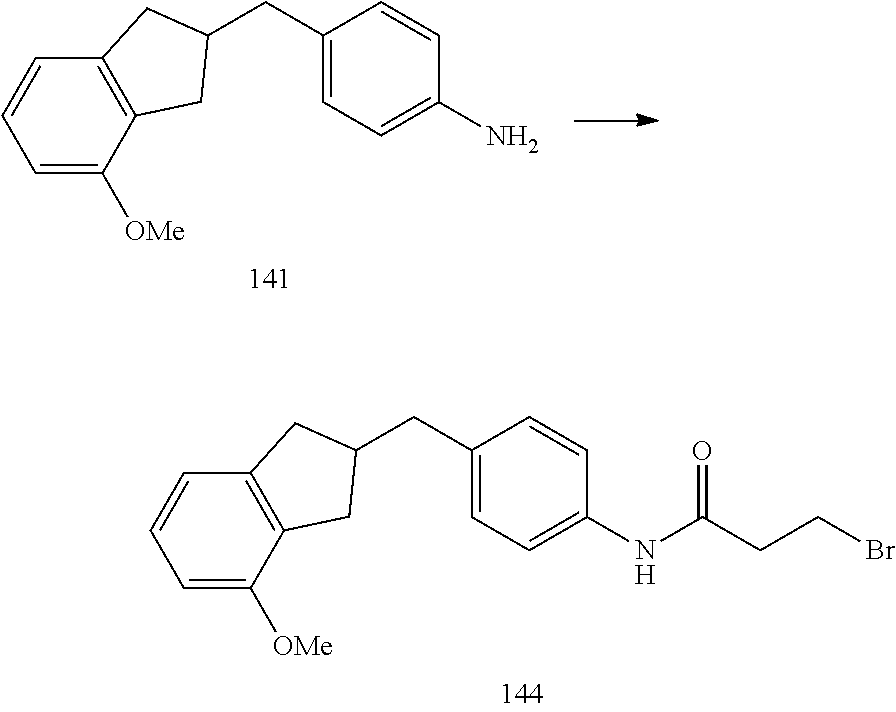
C1=C([OMe])C2=C(C=C1)CC(CC1=CC=C(NC(CCBr)=O)C=C1)C2.C1=C([OMe])C2=C(C=C1)CC(CC1=CC=C(N)C=C1)C2
